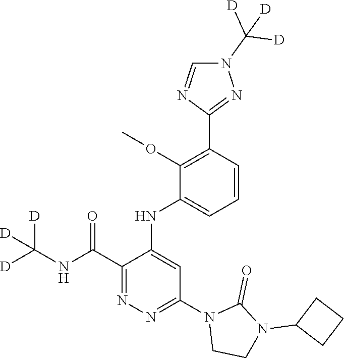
C1(C(NC([D])([D])[D])=O)=NN=C(N2CCN(C3CCC3)C2=O)C=C1NC1=CC=CC(C2=NN(C([D])([D])[D])C=N2)=C1OC
